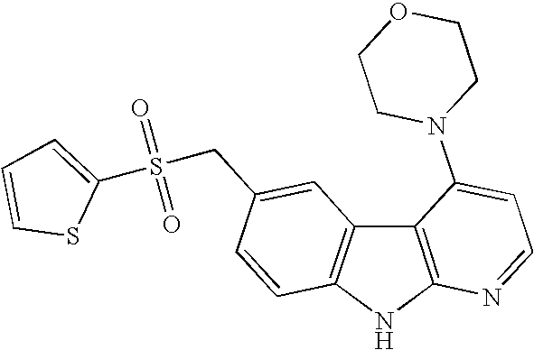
C12=C(C3=C(N1)N=CC=C3N1CCOCC1)C=C(CS(=O)(=O)C1=CC=CS1)C=C2
